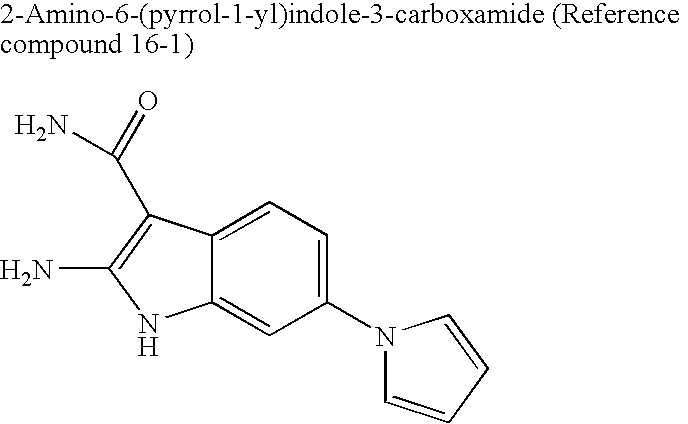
C12=CC=C(N3C=CC=C3)C=C1NC(N)=C2C(=O)N
